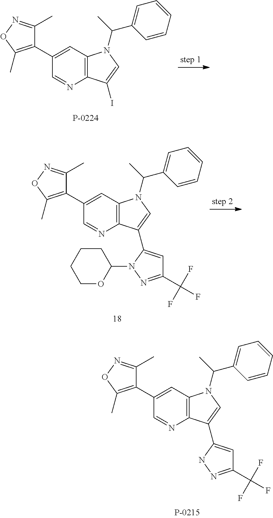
C1(C2=C(C)ON=C2C)=CC2=C(N=C1)C(C1=CC(C(F)(F)F)=NN1)=CN2C(C1=CC=CC=C1)C.C1(C2=C(C)ON=C2C)=CC2=C(N=C1)C(I)=CN2C(C1=CC=CC=C1)C.C1(C2=C(C)ON=C2C)=CC2=C(N=C1)C(C1=CC(C(F)(F)F)=NN1C1CCCCO1)=CN2C(C1=CC=CC=C1)C
